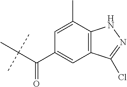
C(C(C1=CC2=C(C(C)=C1)NN=C2Cl)=O)(C)(C)C
